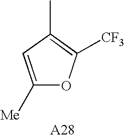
C1([Me])=CC(C)=C([CF3])O1
